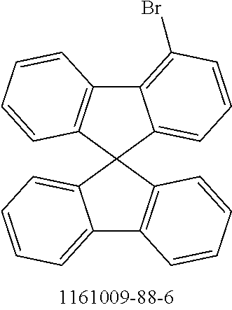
C12=C(Br)C=CC=C1C1(C3=C2C=CC=C3)C2=C(C3=CC=CC=C31)C=CC=C2
